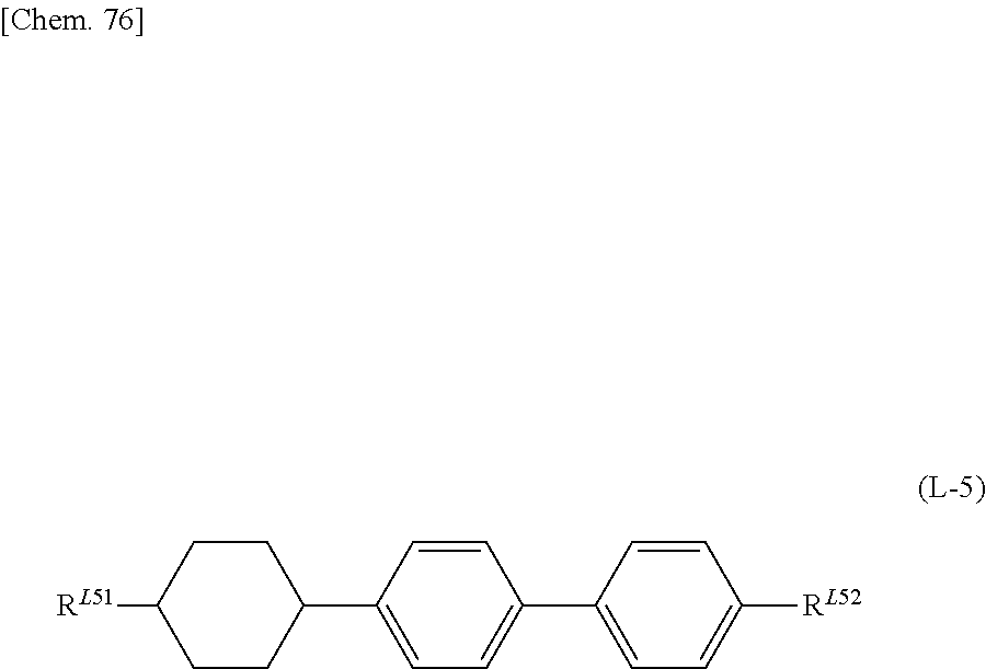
C1(C2=CC=C([RL52])C=C2)=CC=C(C2CCC([RL51])CC2)C=C1
